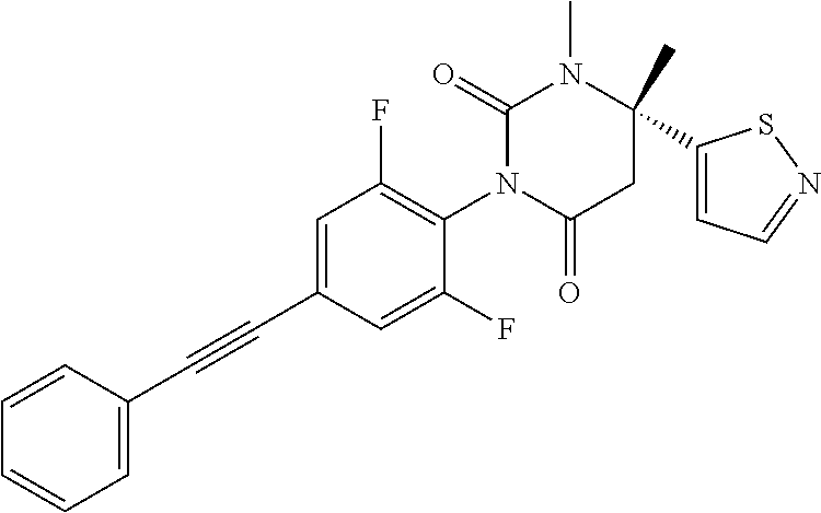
C1=C(C#CC2=CC=CC=C2)C=C(F)C(N2C(=O)CC(C)(C3=CC=NS3)N(C)C2=O)=C1F
